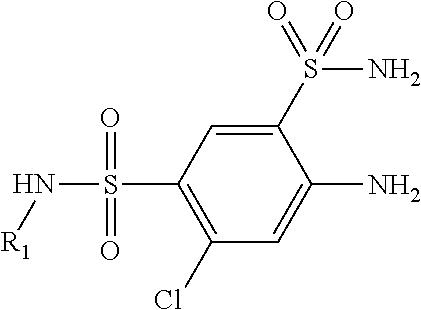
C1(Cl)=C(S(N[R1])(=O)=O)C=C(S(=O)(N)=O)C(N)=C1
